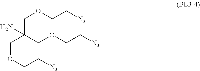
C(C(COCC[N3])(COCC[N3])N)OCC[N3]
